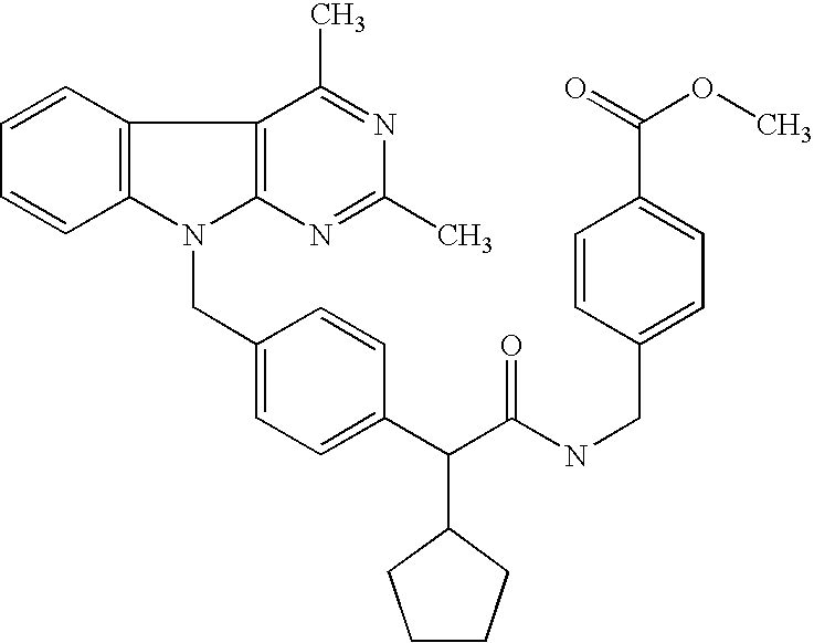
N1(CC2=CC=C(C(C(NCC3=CC=C(C(=O)OC)C=C3)=O)C3CCCC3)C=C2)C2=C(C3=C1C=CC=C3)C(C)=NC(C)=N2
